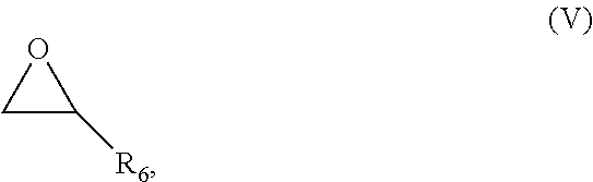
C1C([R6])O1
